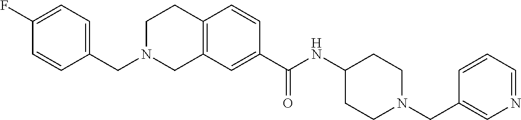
C12=C(C=C(C(NC3CCN(CC4=CN=CC=C4)CC3)=O)C=C1)CN(CC1=CC=C(F)C=C1)CC2
